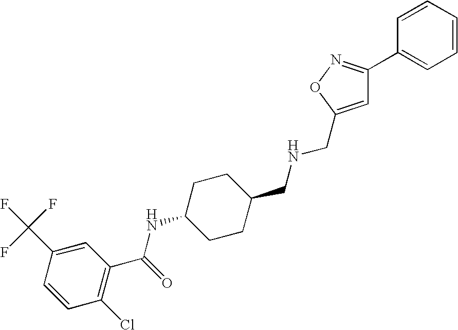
C1(C(F)(F)F)=CC(C(=O)NC2CCC(CNCC3=CC(C4=CC=CC=C4)=NO3)CC2)=C(Cl)C=C1
